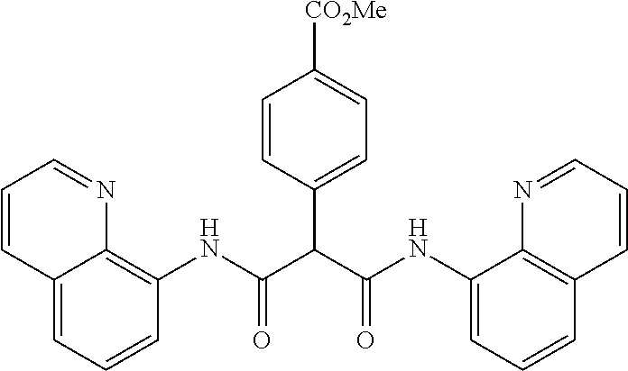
C12=CC=CC(NC(C(C(NC3=CC=CC4=C3N=CC=C4)=O)C3=CC=C([CO2Me])C=C3)=O)=C1N=CC=C2
